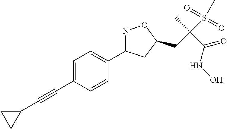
C1=C(C#CC2CC2)C=CC(C2=NOC(CC(S(C)(=O)=O)(C)C(NO)=O)C2)=C1
